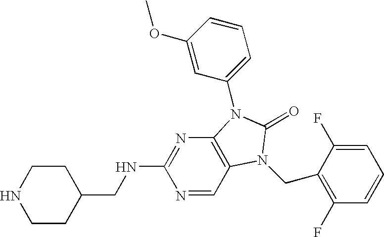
C1CC(CNC2=NC3=C(C=N2)N(CC2=C(F)C=CC=C2F)C(=O)N3C2=CC=CC(OC)=C2)CCN1
